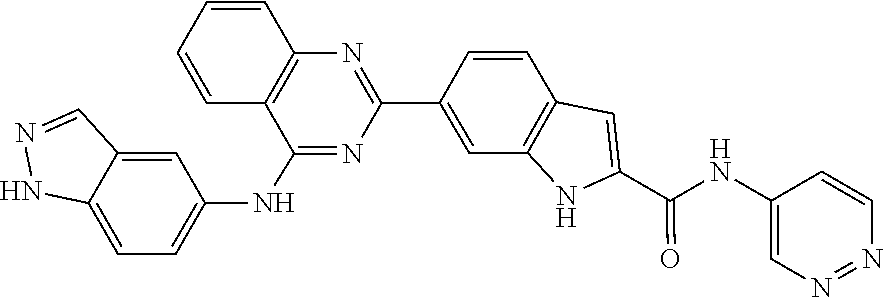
N(C1=CN=NC=C1)C(C1=CC2=C(N1)C=C(C1=NC3=C(C(NC4=CC=C5C(=C4)C=NN5)=N1)C=CC=C3)C=C2)=O
